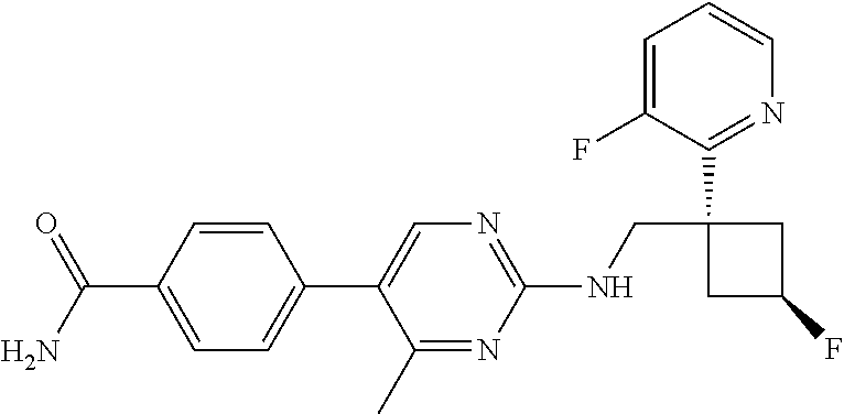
C1(C2=CN=C(NCC3(C4=NC=CC=C4F)CC(F)C3)N=C2C)=CC=C(C(=O)N)C=C1
